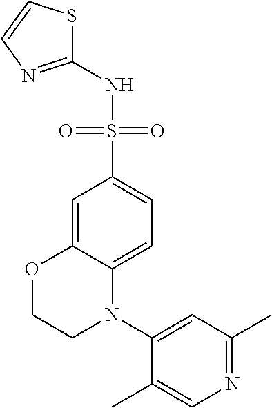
C1=C2C(=CC=C1S(=O)(=O)NC1=NC=CS1)N(C1=CC(C)=NC=C1C)CCO2
